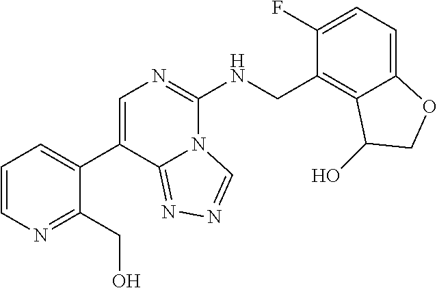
C1(C2=CC=CN=C2CO)=CN=C(NCC2=C3C(=CC=C2F)OCC3O)N2C1=NN=C2
